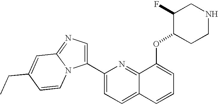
C12=CC=C(C3=CN=C4N3C=CC(CC)=C4)N=C1C(OC1CCNCC1F)=CC=C2
